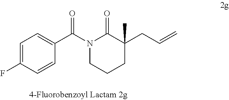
C1=C(F)C=CC(C(N2CCCC(CC=C)(C)C2=O)=O)=C1
